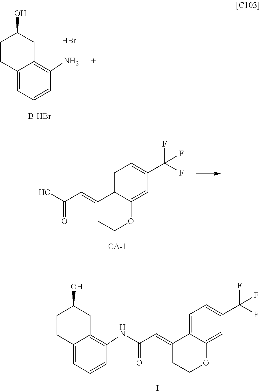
C1(N)=C2CC(O)CCC2=CC=C1.[B-HBr].Br.C1=C2C(=CC=C1C(F)(F)F)C(=CC(O)=O)CCO2.C1=C2C(=CC=C1C(F)(F)F)C(=CC(=O)NC1=C3CC(O)CCC3=CC=C1)CCO2.I
